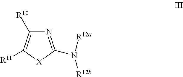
N1=C(N([R12a])[R12b])[X]C([R11])=C1[R10]
